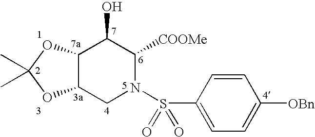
C12C(CN(S(C3=CC=C([OBn])C=C3)(=O)=O)C([COOMe])C1O)OC(C)(C)O2
